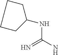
N(C(N)=N)C1CCCC1
